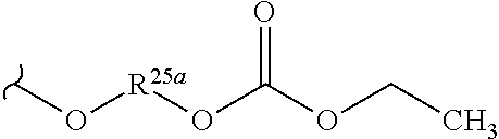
CO[R25a]OC(OCC)=O
